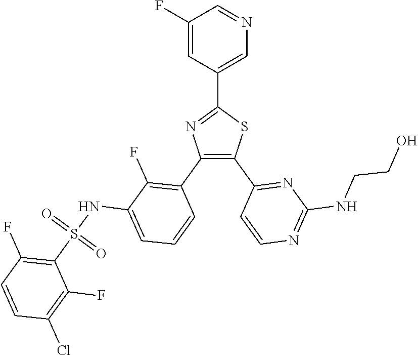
C1(C2=CN=CC(F)=C2)=NC(C2=C(F)C(NS(C3=C(F)C=CC(Cl)=C3F)(=O)=O)=CC=C2)=C(C2=NC(NCCO)=NC=C2)S1
